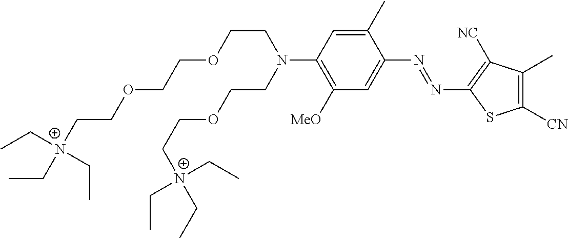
CC[N+](CC)(CC)CCOCCOCCN(C1=C([MeO])C=C(N=NC2=C([NC])C(C)=C([CN])S2)C(C)=C1)CCOCC[N+](CC)(CC)CC
